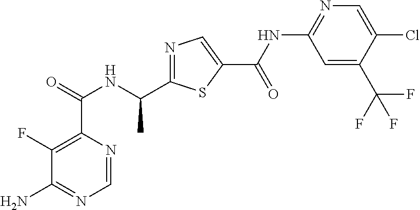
N1=C(C(NC(C2=C(F)C(N)=NC=N2)=O)C)SC(C(=O)NC2=NC=C(Cl)C(C(F)(F)F)=C2)=C1
